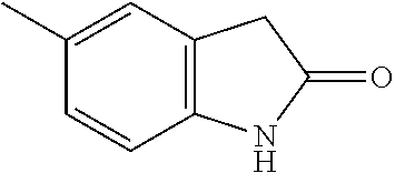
C12=C(C=CC(C)=C1)NC(=O)C2
